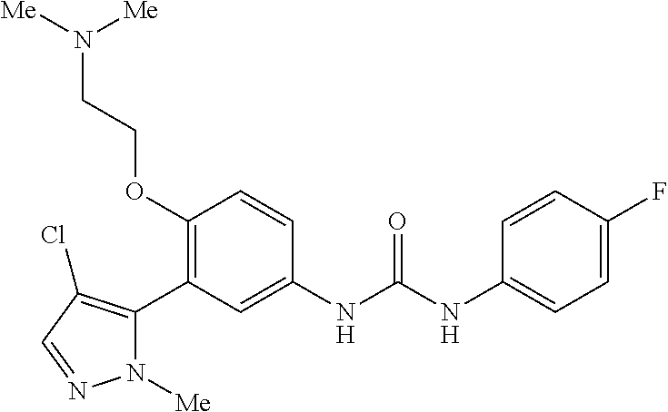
C1(OCCN([Me])[Me])=C(C2=C(Cl)C=NN2[Me])C=C(NC(=O)NC2=CC=C(F)C=C2)C=C1
